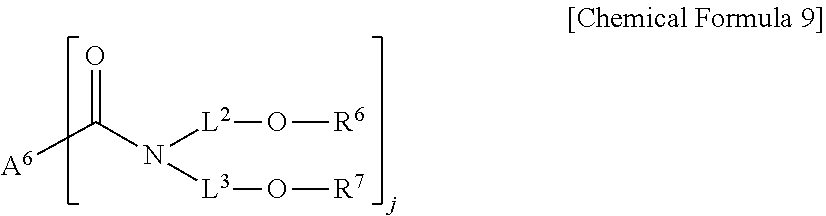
O=C(N([L2]O[R6])[L3]O[R7])[A6]
